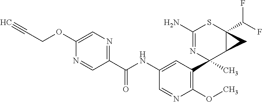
C1(N)=NC(C2=C(OC)N=CC(NC(C3=NC=C(OCC#C)N=C3)=O)=C2)(C)C2C(C(F)F)(S1)C2
